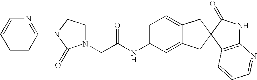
C1=CC(N2C(=O)N(CC(NC3=CC=C4C(=C3)CC3(C4)C4=C(NC3=O)N=CC=C4)=O)CC2)=NC=C1
